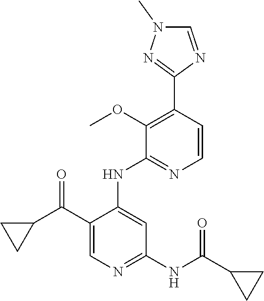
C1(C(C2CC2)=O)=CN=C(NC(C2CC2)=O)C=C1NC1=NC=CC(C2=NN(C)C=N2)=C1OC
